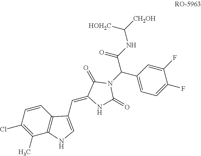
C12=C(C=CC(Cl)=C1C)C(C=C1NC(=O)N(C(C3=CC=C(F)C(F)=C3)C(=O)NC([HOH2C])[CH2OH])C1=O)=CN2
